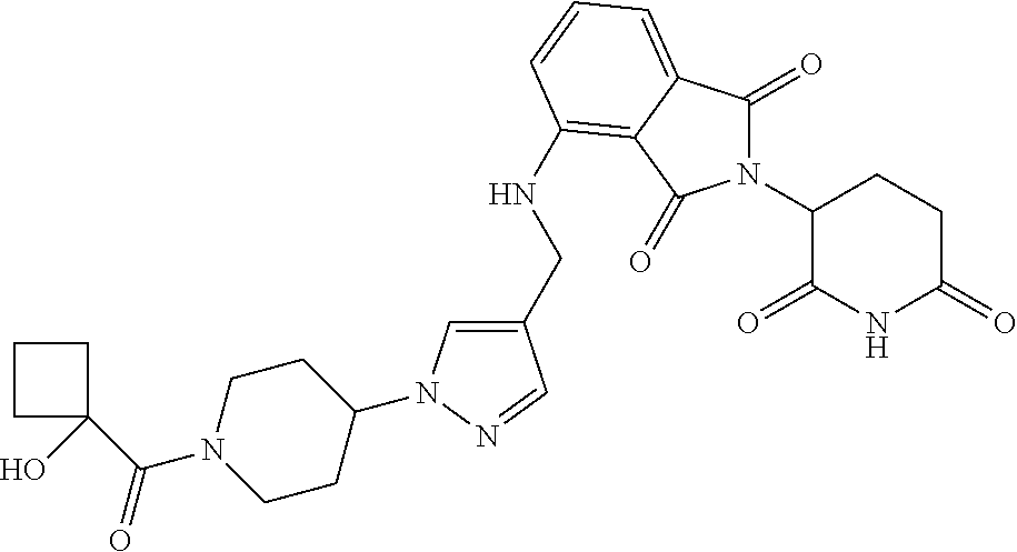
C1(CNC2=C3C(=CC=C2)C(=O)N(C2C(=O)NC(=O)CC2)C3=O)=CN(C2CCN(C(=O)C3(O)CCC3)CC2)N=C1
